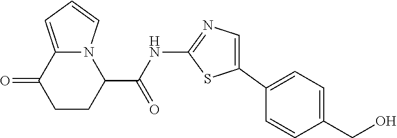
C1CC(C(NC2=NC=C(C3=CC=C(CO)C=C3)S2)=O)N2C(=CC=C2)C1=O
